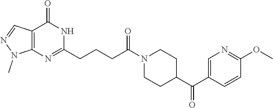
N1(C(CCCC2=NC3=C(C(=O)N2)C=NN3C)=O)CCC(C(C2=CN=C(OC)C=C2)=O)CC1
